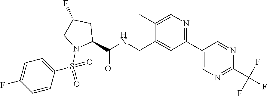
C1(C2=CN=C(C(F)(F)F)N=C2)=NC=C(C)C(CNC(C2CC(F)CN2S(=O)(=O)C2=CC=C(F)C=C2)=O)=C1
